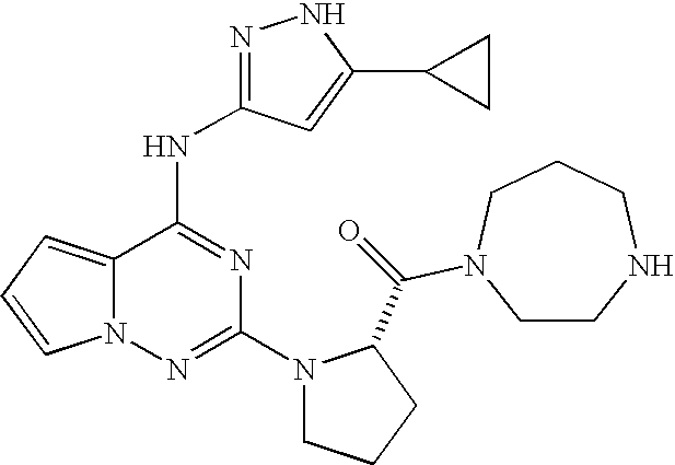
C(=O)(C1N(C2=NN3C(=CC=C3)C(NC3=NNC(C4CC4)=C3)=N2)CCC1)N1CCNCCC1
